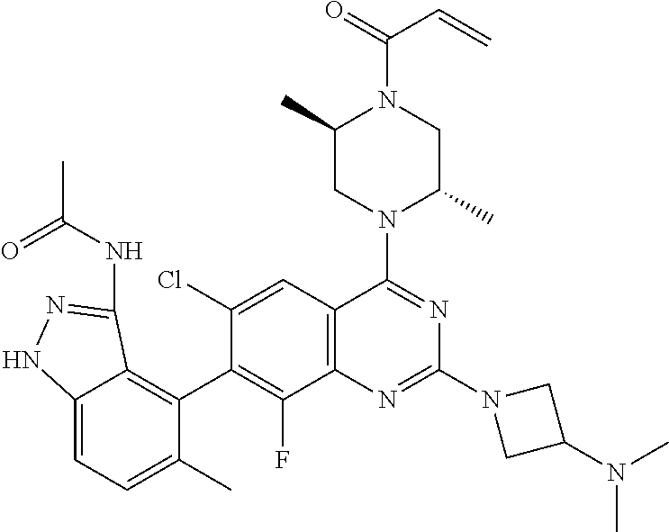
C12=CC=C(C)C(C3=C(F)C4=C(C=C3Cl)C(N3C(C)CN(C(=O)C=C)C(C)C3)=NC(N3CC(N(C)C)C3)=N4)=C1C(NC(C)=O)=NN2
